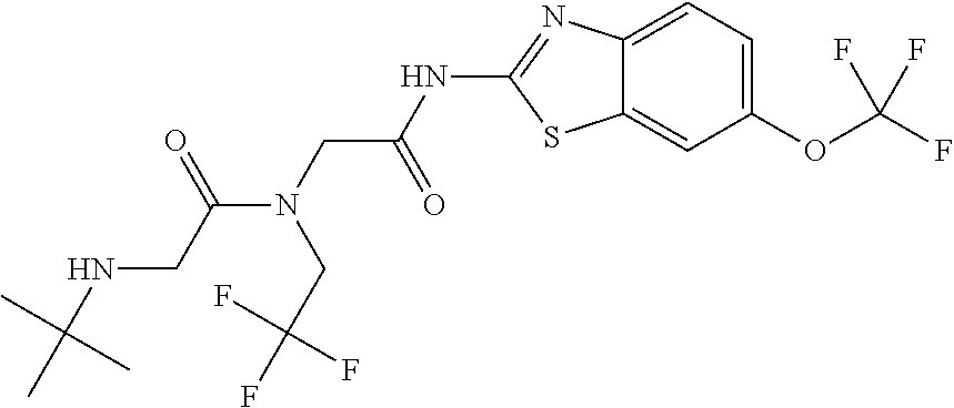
C12=CC(OC(F)(F)F)=CC=C1N=C(NC(CN(C(CNC(C)(C)C)=O)CC(F)(F)F)=O)S2
